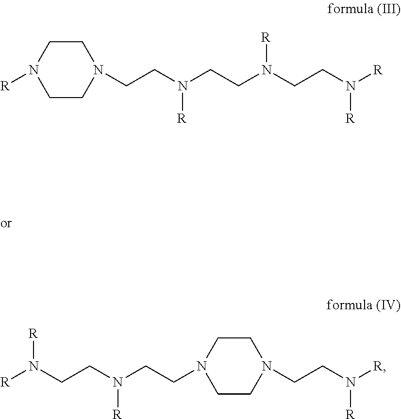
N1([R])CCN(CCN(CCN(CCN([R])[R])[R])[R])CC1.[R]N(CCN(CCN1CCN(CCN([R])[R])CC1)[R])[R]
